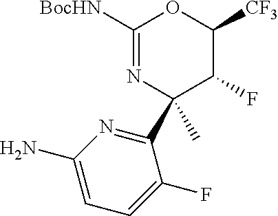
C1([BocHN])=NC(C2=NC(N)=CC=C2F)(C)C(F)C([CF3])O1
